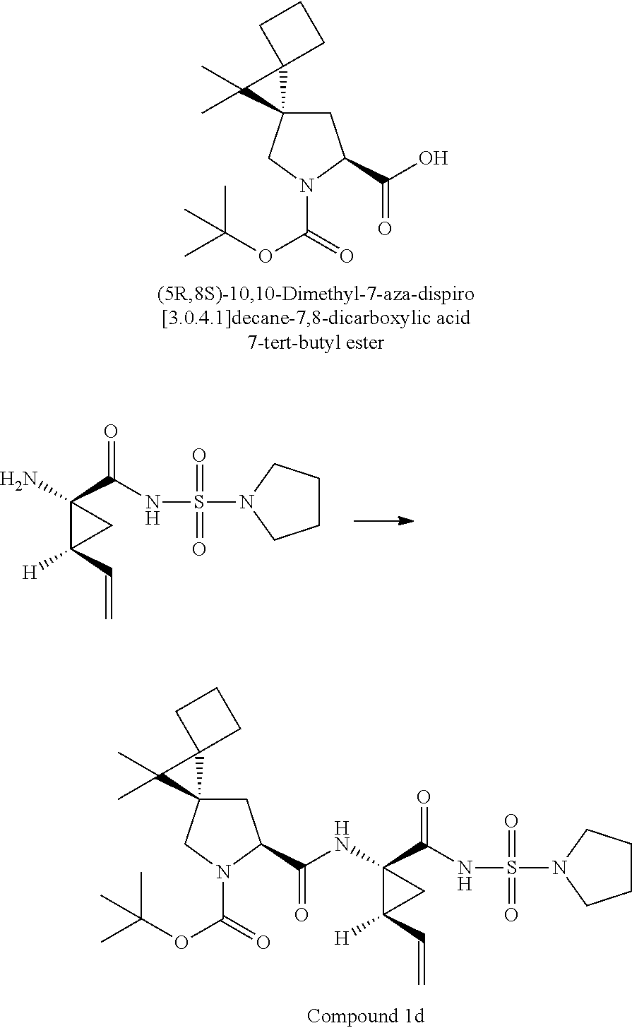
NC1(C(=O)NS(=O)(=O)N2CCCC2)C(C=C)([H])C1.CC(OC(=O)N1C(C(=O)O)CC2(C1)C1(C2(C)C)CCC1)(C)C.CC(OC(=O)N1C(C(NC2(C(=O)NS(=O)(=O)N3CCCC3)C(C=C)([H])C2)=O)CC2(C1)C1(C2(C)C)CCC1)(C)C
